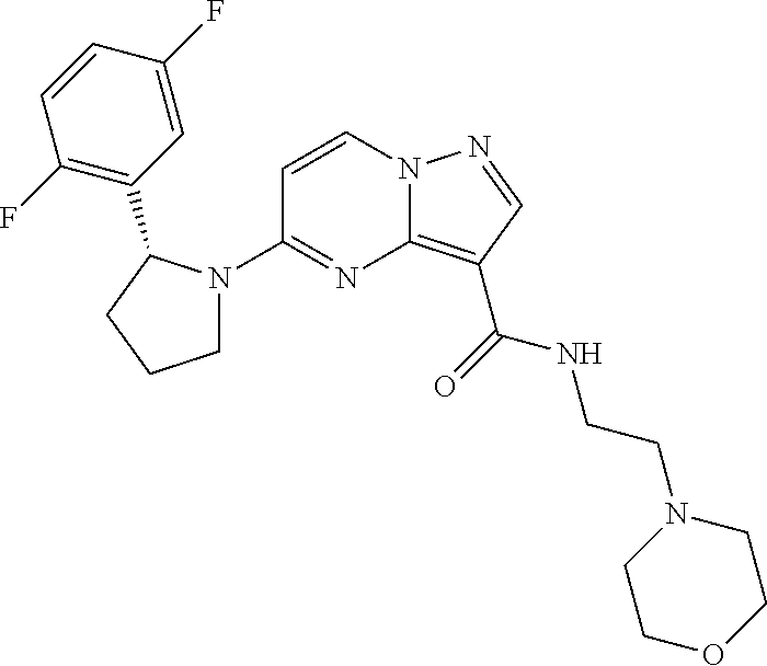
C12=C(C(=O)NCCN3CCOCC3)C=NN1C=CC(N1CCCC1C1=C(F)C=CC(F)=C1)=N2
